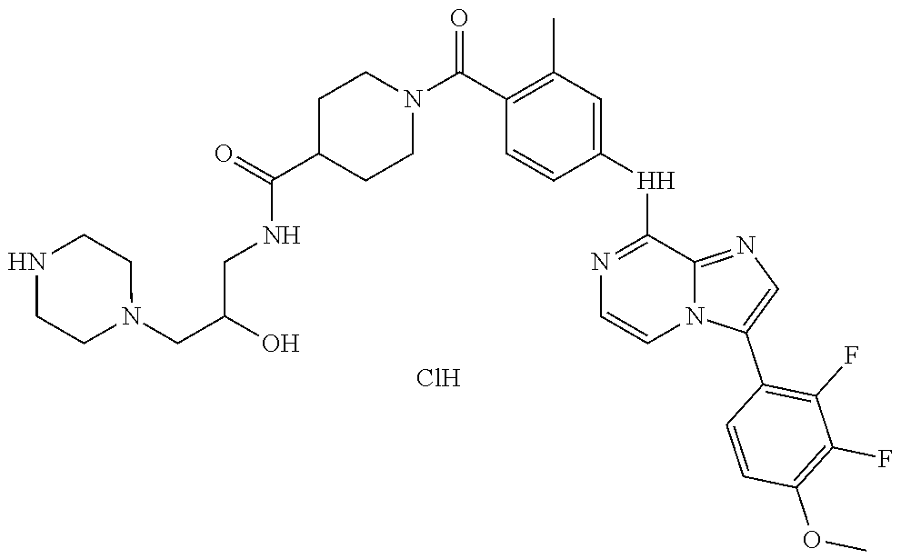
C1(C(N2CCC(C(NCC(CN3CCNCC3)O)=O)CC2)=O)=C(C)C=C([H]C2=NC=CN3C2=NC=C3C2=C(F)C(F)=C(OC)C=C2)C=C1.Cl
